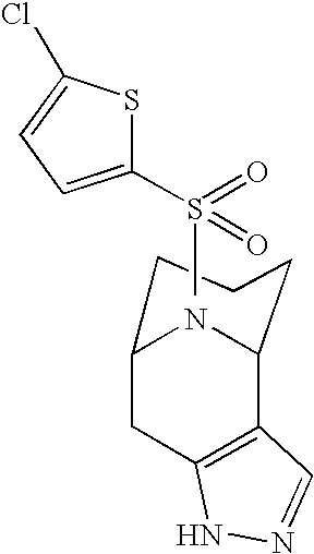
C12CC3=C(C(N1)CCC2)C=NN3.S(C1=CC=C(Cl)S1)(=O)(=O)C
